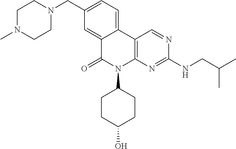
C1(CN2CCN(C)CC2)=CC=C2C(=C1)C(=O)N(C1CCC(O)CC1)C1=C2C=NC(NCC(C)C)=N1
